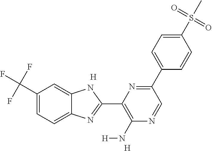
C1(C(F)(F)F)=CC=C2C(=C1)NC(C1=C(N[H])N=CC(C3=CC=C(S(=O)(=O)C)C=C3)=N1)=N2.[H].[H]
